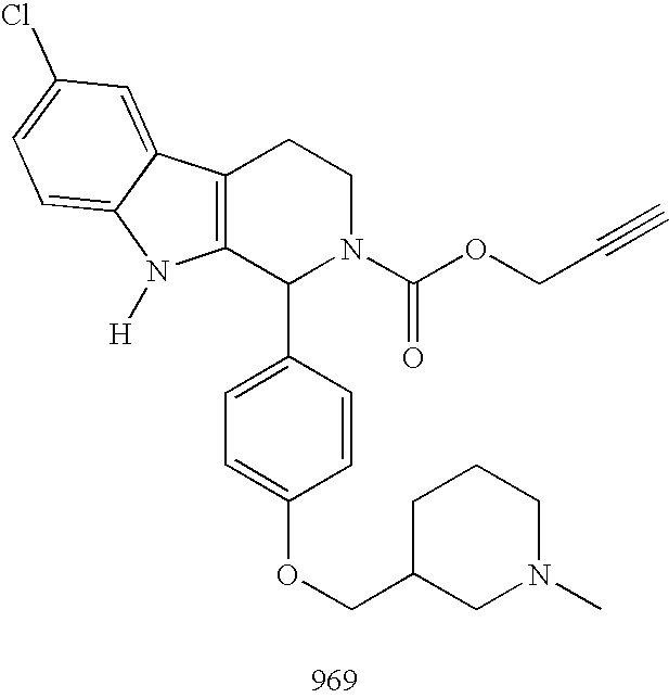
C12=C(C(C3=CC=C(OCC4CN(C)CCC4)C=C3)N(C(OCC#C)=O)CC1)N([H])C1=CC=C(Cl)C=C21
